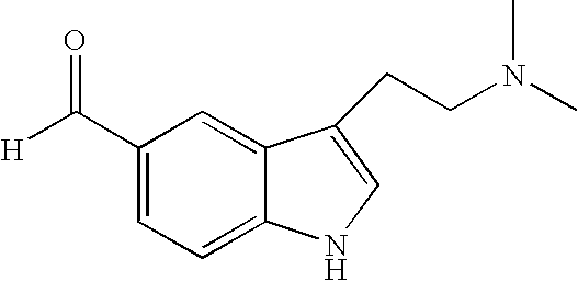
C1=C2C(=CC(C([H])=O)=C1)C(CCN(C)C)=CN2
